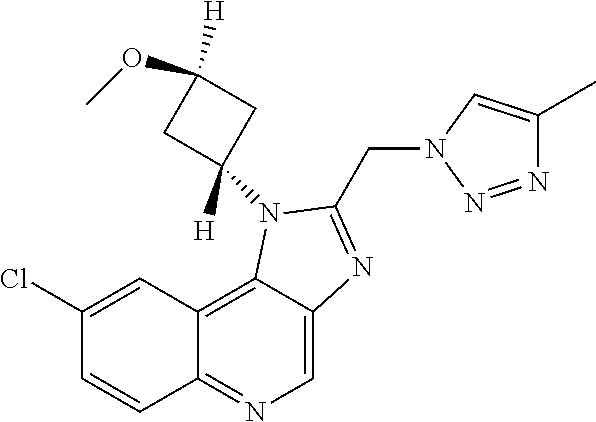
C1(Cl)=CC2=C3C(=CN=C2C=C1)N=C(CN1C=C(C)N=N1)N3C1([H])CC([H])(OC)C1
